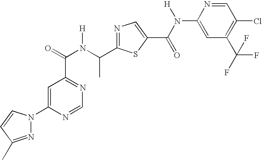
N1=C(C(N(C(=O)C2=NC=NC(N3N=C(C)C=C3)=C2)[H])C)SC(C(N([H])C2=CC(C(F)(F)F)=C(Cl)C=N2)=O)=C1
